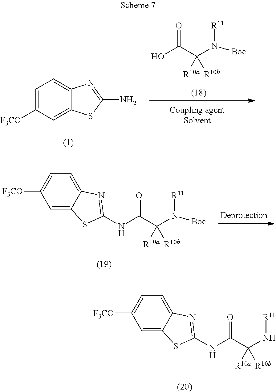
C1=C2C(=CC=C1[F3CO])N=C(NC(C(N([Boc])[R11])([R10a])[R10b])=O)S2.C1=C([F3CO])C=C2C(=C1)N=C(N)S2.OC(C(N([Boc])[R11])([R10a])[R10b])=O.C1=C2C(=CC=C1[F3CO])N=C(NC(C(N[R11])([R10a])[R10b])=O)S2
